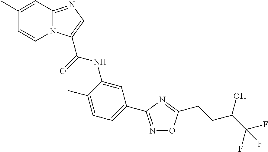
C1(C)=CC2=NC=C(C(NC3=CC(C4=NOC(CCC(C(F)(F)F)O)=N4)=CC=C3C)=O)N2C=C1
